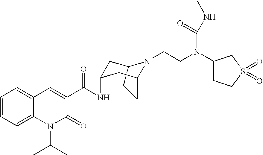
C1=CC=C2C(=C1)C=C(C(=O)NC1CC3N(CCN(C(NC)=O)C4CCS(=O)(=O)C4)C(CC3)C1)C(=O)N2C(C)C
